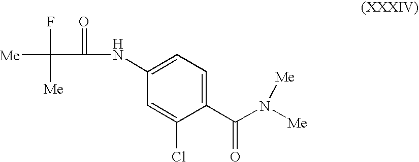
[Me]C(C(=O)NC1=CC=C(C(N([Me])[Me])=O)C(Cl)=C1)(F)[Me]
